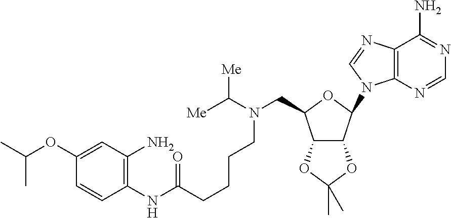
C12=C(N=CN=C1N)N(C1OC(CN(C([Me])[Me])CCCCC(NC3=C(N)C=C(OC(C)C)C=C3)=O)C3C1OC(C)(C)O3)C=N2
